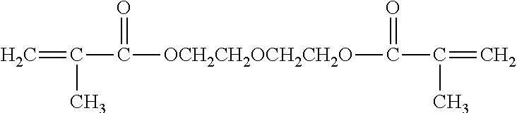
C=C(C)C(=O)[OCH2CH2OCH2CH2O]C(=O)C(C)=C
